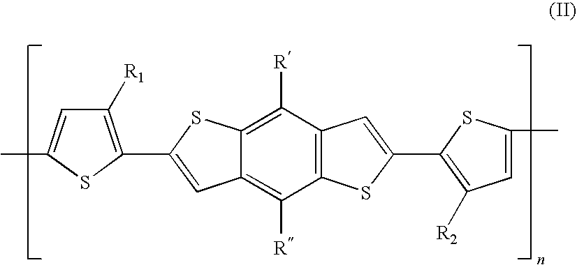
C12=C(C([R])=C3C(=C1[R])C=C(C1=C([R1])C=C(C)S1)S3)C=C(C1=C([R2])C=C(C)S1)S2
